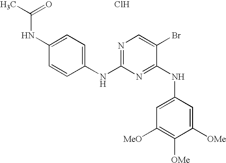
Cl.N1=C(NC2=CC=C(NC(C)=O)C=C2)N=C(NC2=CC([MeO])=C([OMe])C([OMe])=C2)C(Br)=C1
